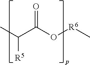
C(C(O[R6]C)=O)(C)[R5]
